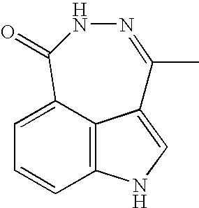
C12=C3C(=CC=C1)C(=O)NN=C(C)C3=CN2
